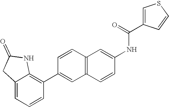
C1=CC2=C(C=C1C1=C3C(=CC=C1)CC(=O)N3)C=CC(NC(=O)C1=CSC=C1)=C2
